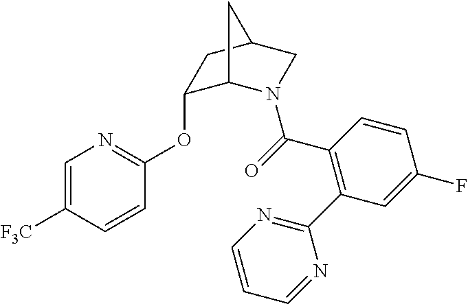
C1=C([F3C])C=CC(OC2C3N(C(=O)C4=C(C5=NC=CC=N5)C=C(F)C=C4)CC(C2)C3)=N1
